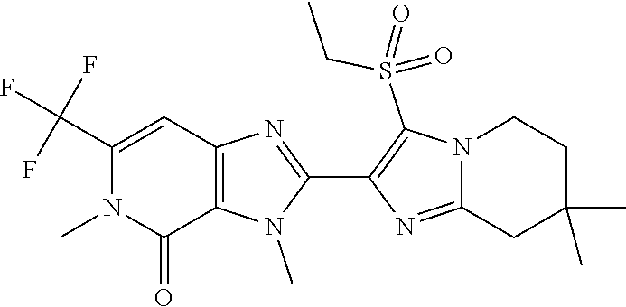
N1(C)C(C2=C(S(CC)(=O)=O)N3C(=N2)CC(C)(C)CC3)=NC2=C1C(=O)N(C)C(C(F)(F)F)=C2
